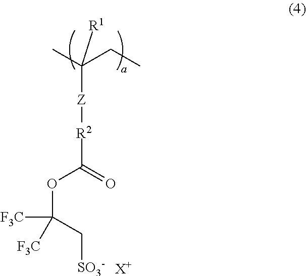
C(CC)([R1])(C)[Z][R2]C(OC([F3C])([F3C])C[SO3-])=O.[X+]
